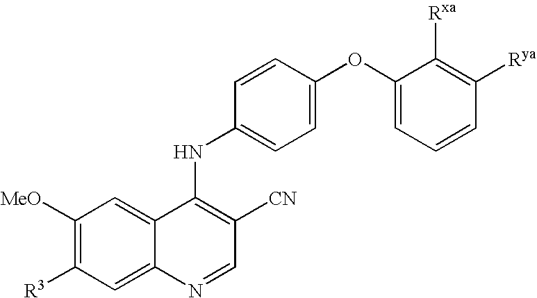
C1([MeO])=C([R3])C=C2C(=C1)C(NC1=CC=C(OC3=CC=CC([Rya])=C3[Rxa])C=C1)=C([CN])C=N2
